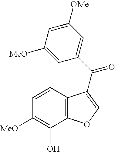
C1=C([MeO])C=C([OMe])C=C1C(=O)C1=COC2=C1C=CC([MeO])=C2O
